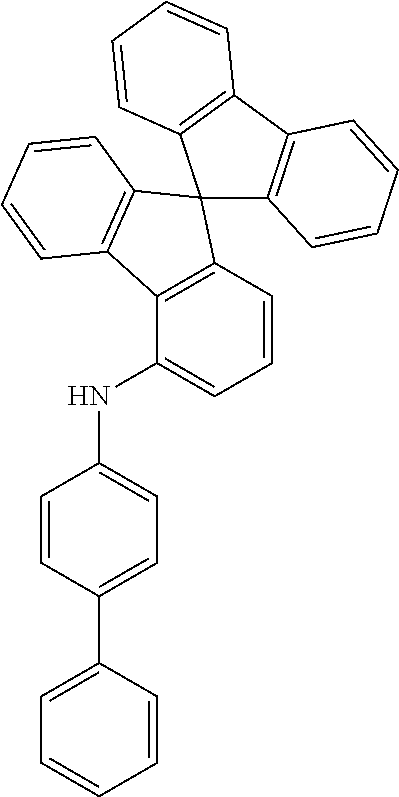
C12=C(C=CC=C1NC1=CC=C(C3=CC=CC=C3)C=C1)C1(C3=C2C=CC=C3)C2=C(C3=C1C=CC=C3)C=CC=C2
